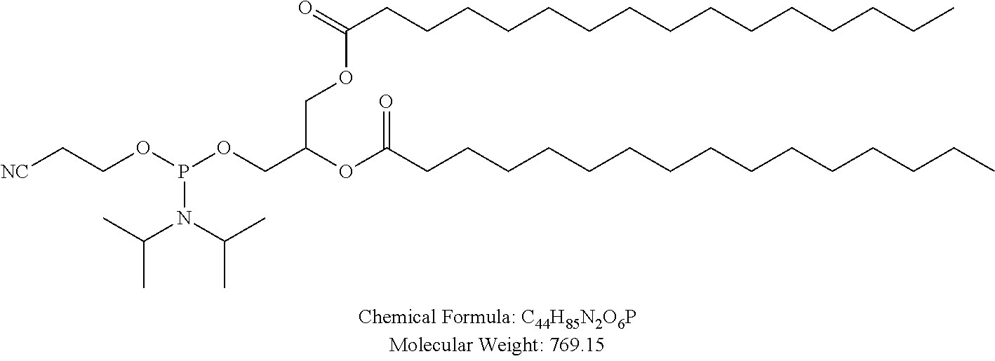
O(P(OCC(OC(CCCCCCCCCCCCCCC)=O)COC(=O)CCCCCCCCCCCCCCC)N(C(C)C)C(C)C)CC[NC]
